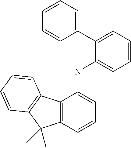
C12=C(C=CC=C1NC1=CC=CC=C1C1=CC=CC=C1)C(C)(C)C1=C2C=CC=C1
